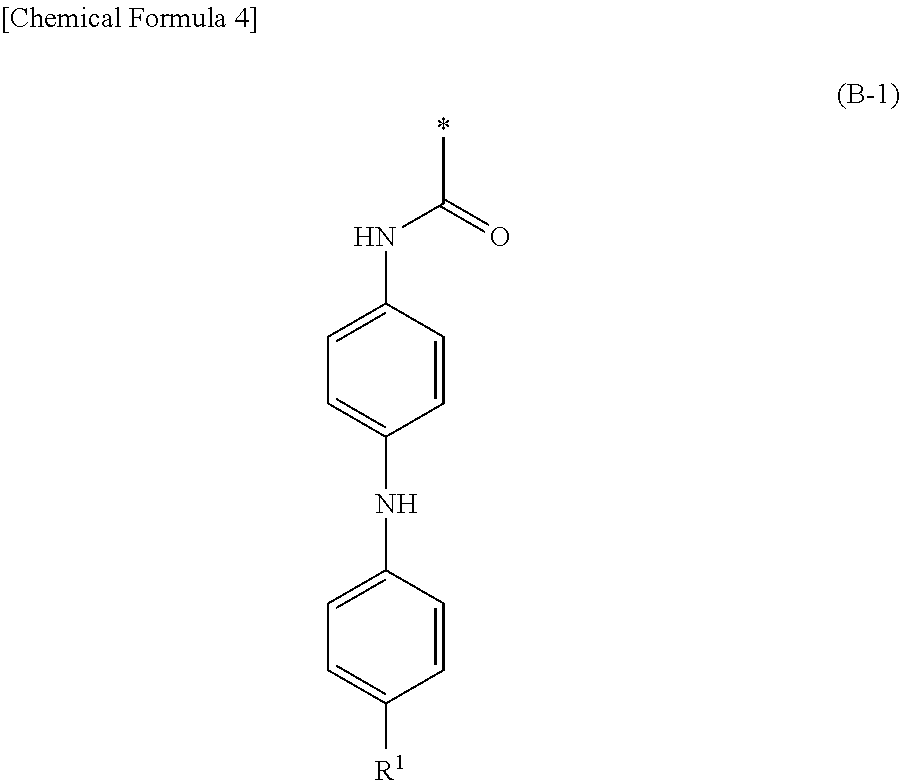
N(C1=CC=C(NC2=CC=C([R1])C=C2)C=C1)C(C)=O
